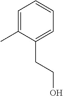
C1=C(C)C(CCO)=CC=C1
